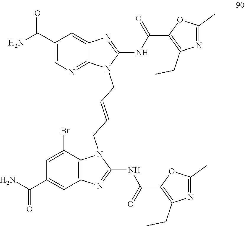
C1(C(=O)N)=CN=C2C(=C1)N=C(NC(C1=C(CC)N=C(C)O1)=O)N2CC=CCN1C2=C(C=C(C(=O)N)C=C2Br)N=C1NC(=O)C1=C(CC)N=C(C)O1
